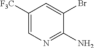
C1([F3C])=CN=C(N)C(Br)=C1
